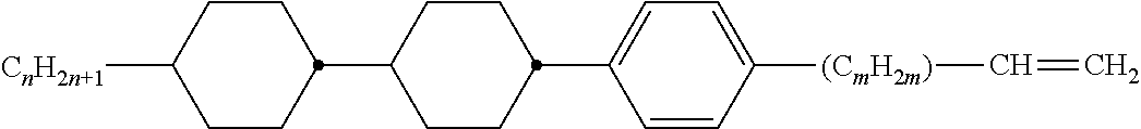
C1(C2CCC([CnH2n+1])CC2)CCC(C2=CC=C([(CmH2m)]C=C)C=C2)CC1
